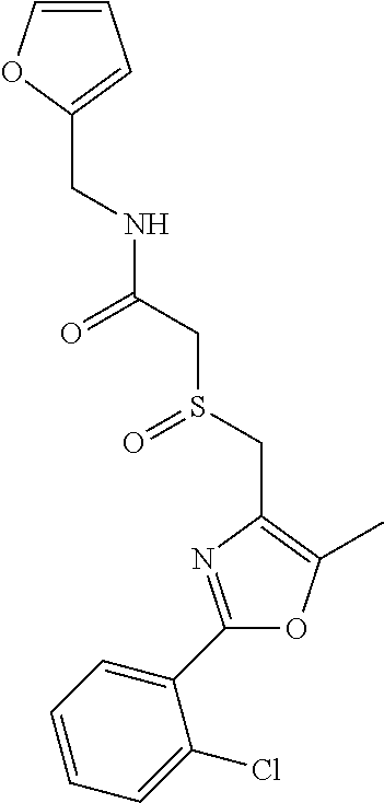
C(C1=CC=CO1)NC(CS(CC1=C(C)OC(C2=CC=CC=C2Cl)=N1)=O)=O
